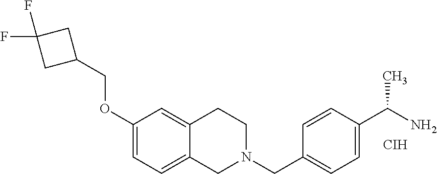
C1(COC2=CC=C3C(=C2)CCN(CC2=CC=C(C(N)C)C=C2)C3)CC(F)(F)C1.[CIH]
